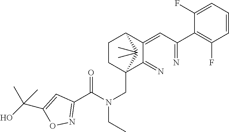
C1(=CC(=N)C2=C(F)C=CC=C2F)C(=N)C2(CN(CC)C(C3=NOC(C(C)(C)O)=C3)=O)CCC1C2(C)C
